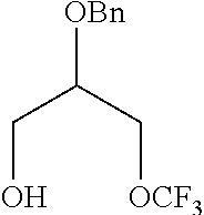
[OBn]C(C[OCF3])CO
